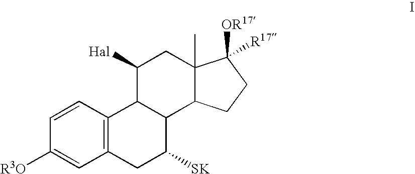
C12=C(C=CC([R3O])=C1)C1C(C([SK])C2)C2C(C)(CC1[Hal])C([OR17])([R17])CC2
